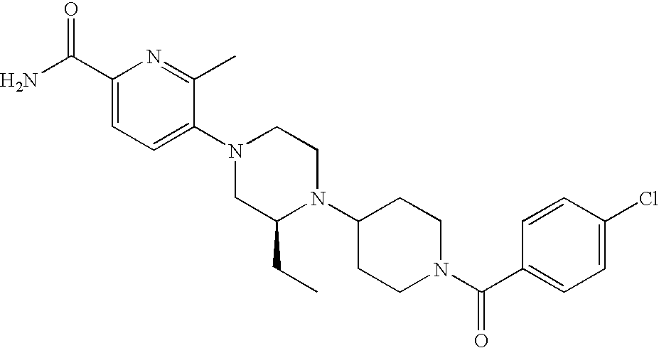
C1(C(N)=O)=CC=C(N2CC(CC)N(C3CCN(C(C4=CC=C(Cl)C=C4)=O)CC3)CC2)C(C)=N1
